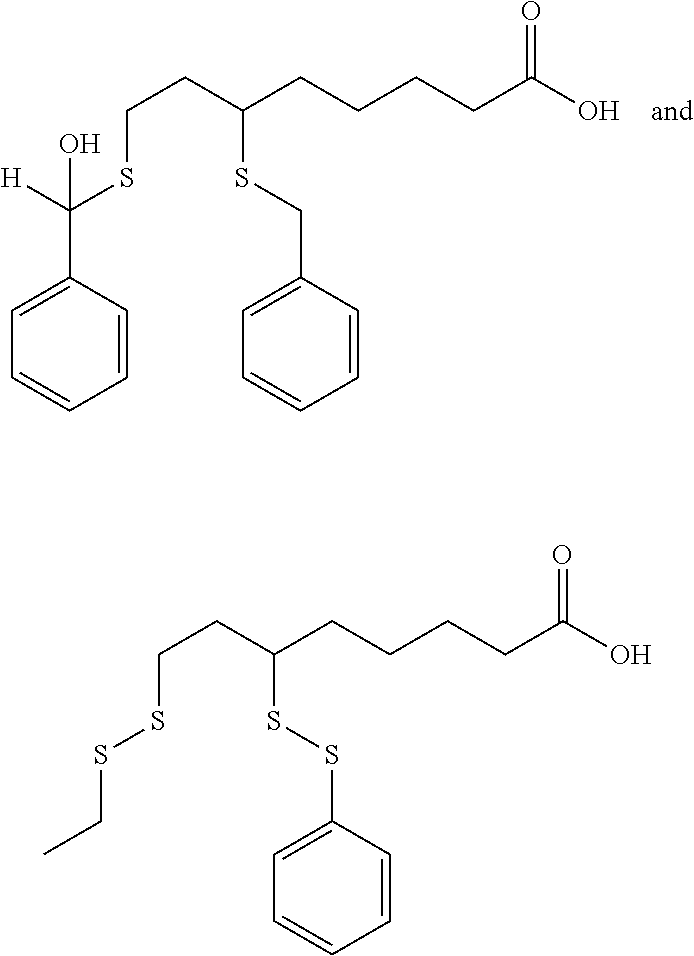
S(CCC(CCCCC(O)=O)SCC1=CC=CC=C1)C(C1=CC=CC=C1)([H])O.S(CCC(CCCCC(O)=O)SSC1=CC=CC=C1)SCC
